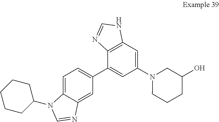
C1=C2C(=CC(C3=CC(N4CCCC(O)C4)=CC4=C3N=CN4)=C1)N=CN2C1CCCCC1
